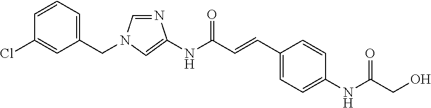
C1=CC=C(CN2C=NC(NC(C=CC3=CC=C(NC(CO)=O)C=C3)=O)=C2)C=C1Cl
